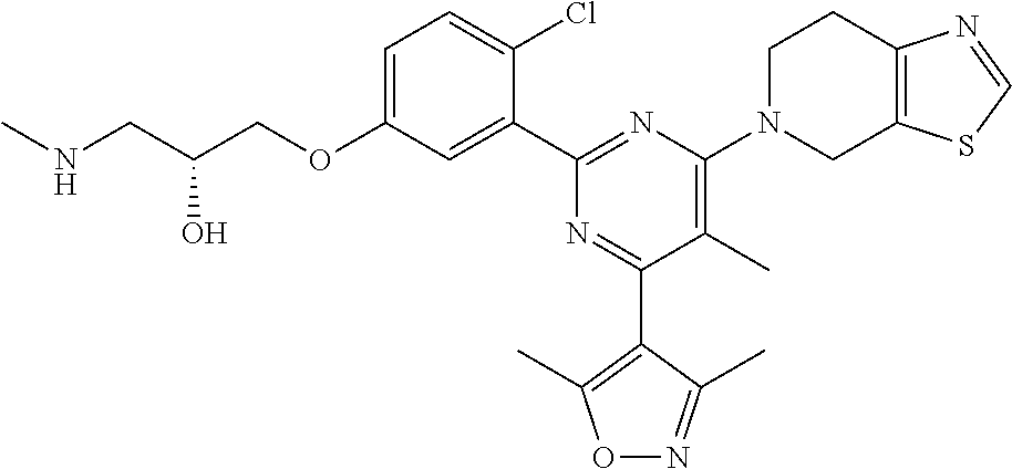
C1=C(OCC(CNC)O)C=C(C2=NC(N3CC4=C(CC3)N=CS4)=C(C)C(C3=C(C)ON=C3C)=N2)C(Cl)=C1
